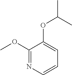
C1(OC)=NC=CC=C1OC(C)C
